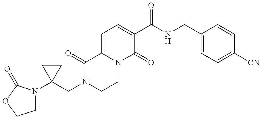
C1(CN2CCN3C(=CC=C(C(NCC4=CC=C([CN])C=C4)=O)C3=O)C2=O)(N2CCOC2=O)CC1
